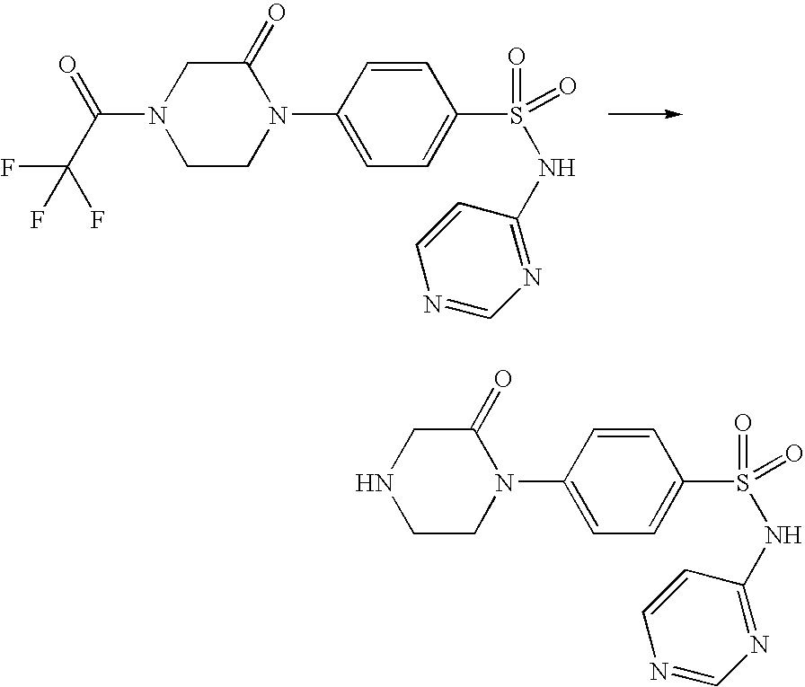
C1(=O)CN(C(C(F)(F)F)=O)CCN1C1=CC=C(S(=O)(NC2=NC=NC=C2)=O)C=C1.C1(=O)CNCCN1C1=CC=C(S(=O)(NC2=NC=NC=C2)=O)C=C1
